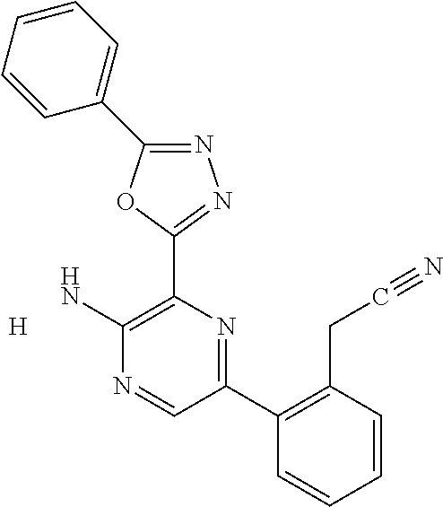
[H].N1=C(C2=CC=CC=C2)OC(C2=C(N)N=CC(C3=C(CC#N)C=CC=C3)=N2)=N1
